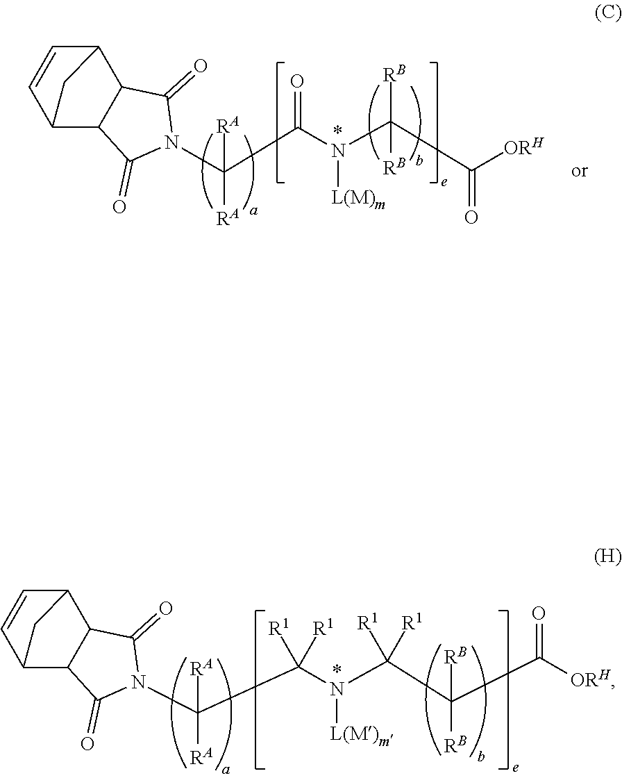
N1(C(C(N(C(C([ORH])=O)([RB])[RB])[L(M)m])=O)([RA])[RA])C(=O)C2C(C1=O)C1CC2C=C1.N1(C(C(N(C(C(C([ORH])=O)([RB])[RB])([R1])[R1])[L(M)m])([R1])[R1])([RA])[RA])C(=O)C2C(C1=O)C1CC2C=C1
